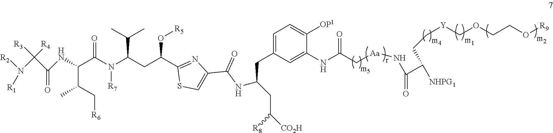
O=C(N(C(C(C)C)CC(O[R5])C1=NC(C(NC(CC([R8])[CO2H])CC2=CC=C([OP1])C(NC(C[Aa]NC(C([NHPG1])CC[Y]COCCO[R9])=O)=O)=C2)=O)=CS1)[R7])C(C(C[R6])C)NC(C([R4])([R3])N([R2])[R1])=O
